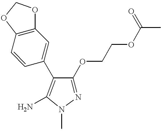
N1=C(OCCOC(C)=O)C(C2=CC3=C(C=C2)OCO3)=C(N)N1C
